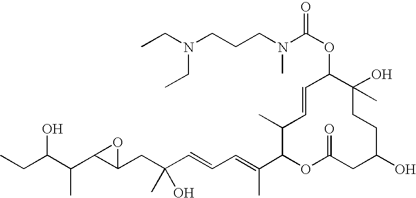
CCC(C(C1C(CC(C=CC=C(C2OC(=O)CC(O)CCC(O)(C)C(OC(N(CCCN(CC)CC)C)=O)C=CC2C)C)(O)C)O1)C)O
